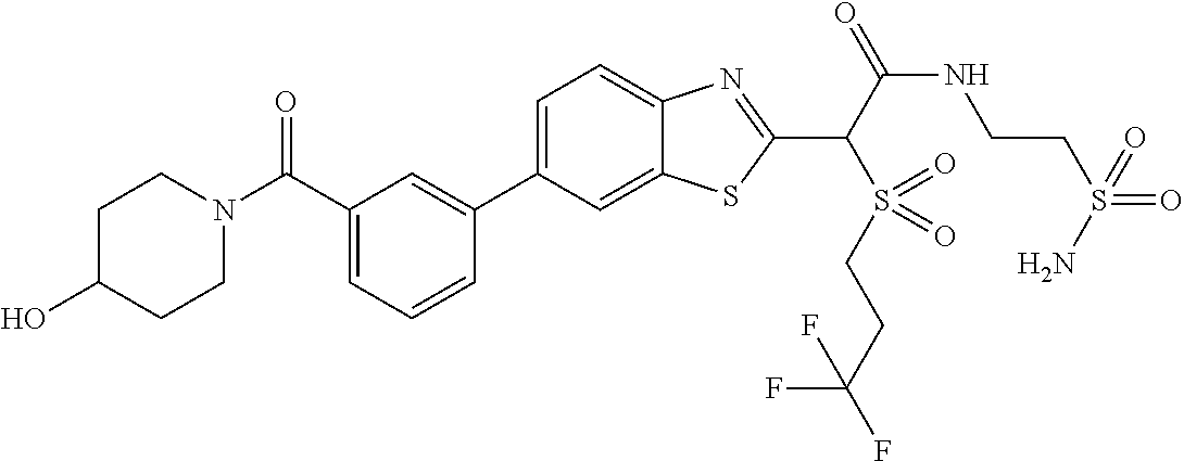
C1=C(C2=CC(C(N3CCC(O)CC3)=O)=CC=C2)C=C2C(=C1)N=C(C(S(CCC(F)(F)F)(=O)=O)C(=O)NCCS(=O)(=O)N)S2
